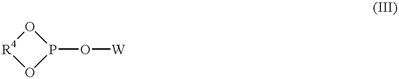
O1[R4]OP1O[W]
